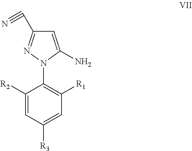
C1=C(N)N(C2=C([R1])C=C([R3])C=C2[R2])N=C1C#N
